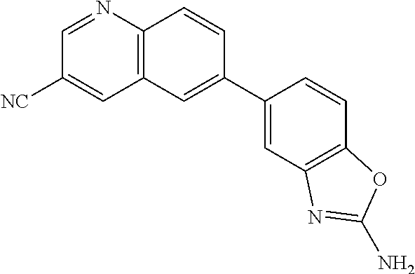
C1=C(C2=CC3=C(N=CC([NC])=C3)C=C2)C=CC2=C1N=C(N)O2
